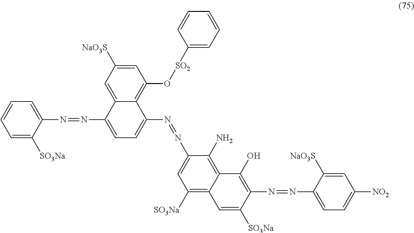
C1=C([SO3Na])C(N=NC2=CC=C(N=NC3=CC([SO3Na])=C4C(=C3N)C(O)=C(N=NC3=CC=C([NO2])C=C3[NaO3S])C([SO3Na])=C4)C3=C(O[SO2]C4=CC=CC=C4)C=C([NaO3S])C=C23)=CC=C1
